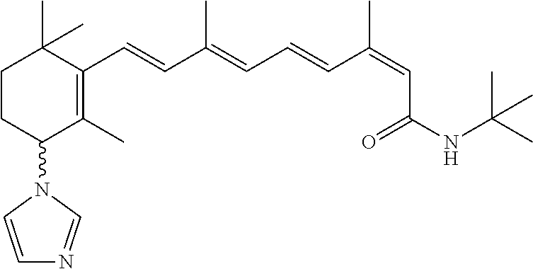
C1CC(N2C=CN=C2)C(C)=C(C=CC(=CC=CC(=CC(NC(C)(C)C)=O)C)C)C1(C)C
